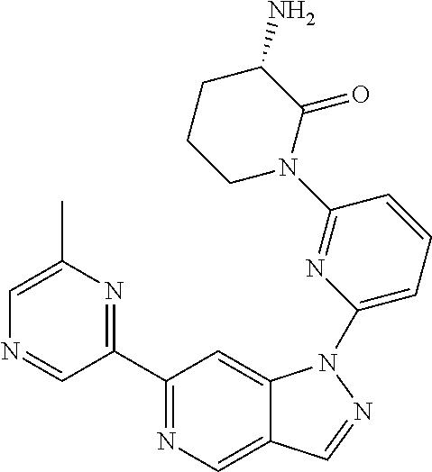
C1(C2=NC(C)=CN=C2)=NC=C2C(=C1)N(C1=CC=CC(N3C(=O)C(N)CCC3)=N1)N=C2
